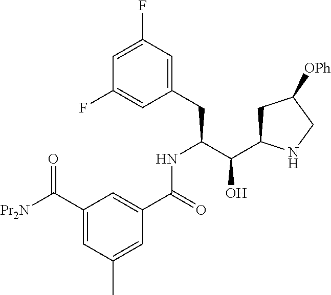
C1(C([Pr2N])=O)=CC(C)=CC(C(=O)NC(CC2=CC(F)=CC(F)=C2)C(C2CC([OPh])CN2)O)=C1
